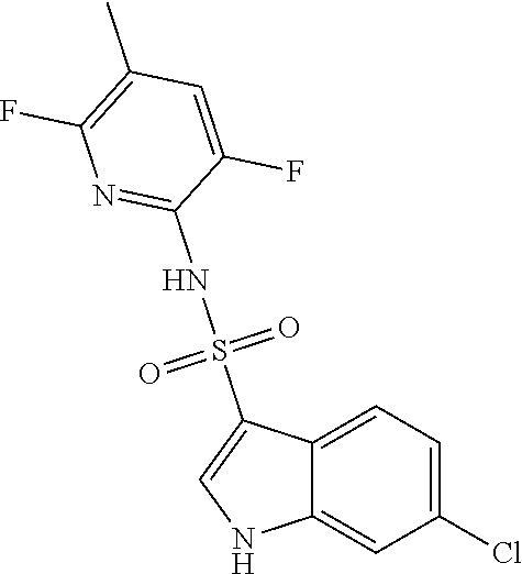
C12=CC=C(Cl)C=C1NC=C2S(NC1=NC(F)=C(C)C=C1F)(=O)=O
